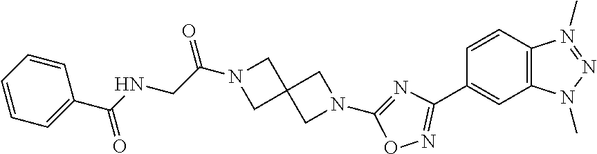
C1=CC2=C(C=C1C1=NOC(N3CC4(C3)CN(C(CNC(C3=CC=CC=C3)=O)=O)C4)=N1)N(C)N=N2C
